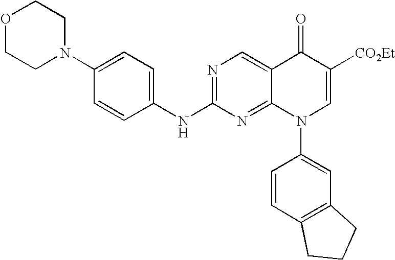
C1=CC(NC2=NC=C3C(=N2)N(C2=CC4=C(C=C2)CCC4)C=C([CO2Et])C3=O)=CC=C1N1CCOCC1
